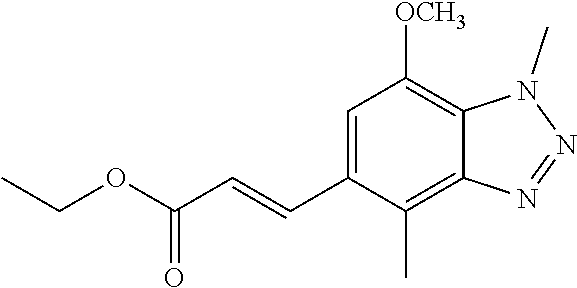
C1=C(C=CC(OCC)=O)C(C)=C2C(=C1[OCH3])N(C)N=N2
